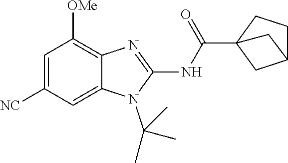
C1=C([NC])C=C2C(=C1[OMe])N=C(NC(=O)C13CC(CC1)C3)N2C(C)(C)C
